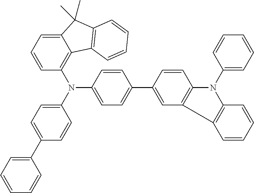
C1=CC=C(C2=CC=C(N(C3=C4C(=CC=C3)C(C)(C)C3=C4C=CC=C3)C3=CC=C(C4=CC5=C(C=C4)N(C4=CC=CC=C4)C4=C5C=CC=C4)C=C3)C=C2)C=C1
